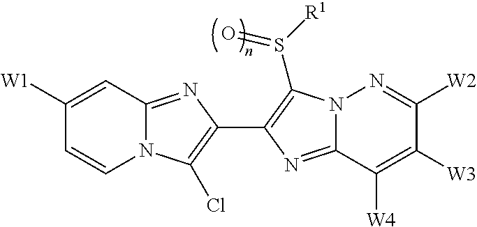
C1([W1])=CC2=NC(C3=C(S([R1])=O)N4C(=N3)C([W4])=C([W3])C([W2])=N4)=C(Cl)N2C=C1
